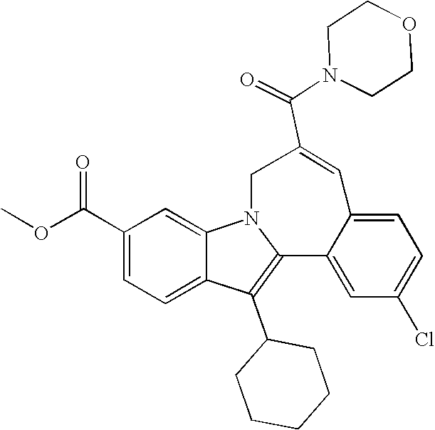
C1(C(OC)=O)=CC=C2C(=C1)N1C(=C2C2CCCCC2)C2=CC(Cl)=CC=C2C=C(C(N2CCOCC2)=O)C1
